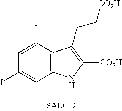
C1=C(I)C2=C(C=C1I)NC([CO2H])=C2CC[CO2H]
